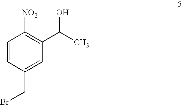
C1=CC(CBr)=CC(C(C)O)=C1[NO2]
